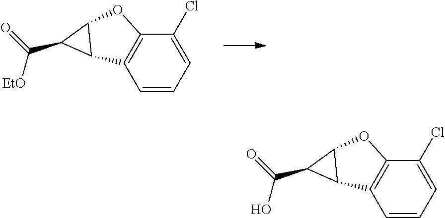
C1=CC=C(Cl)C2=C1C1C(O2)C1C(=O)[EtO].C1=CC=C(Cl)C2=C1C1C(O2)C1C(=O)O
